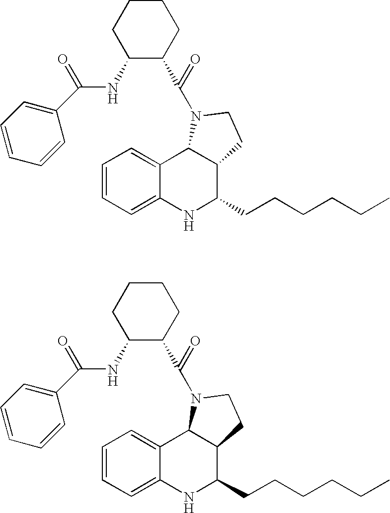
C1=CC=C2C(=C1)C1C(C(CCCCCC)N2)CCN1C(=O)C1C(NC(C2=CC=CC=C2)=O)CCCC1.C1=CC=C2C(=C1)C1C(CCN1C(=O)C1C(NC(C3=CC=CC=C3)=O)CCCC1)C(CCCCCC)N2
